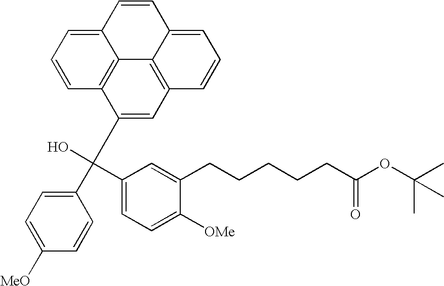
C1(C(O)(C2=CC=C([OMe])C(CCCCCC(OC(C)(C)C)=O)=C2)C2=CC3=C4C5=C2C=CC=C5C=CC4=CC=C3)=CC=C([MeO])C=C1
